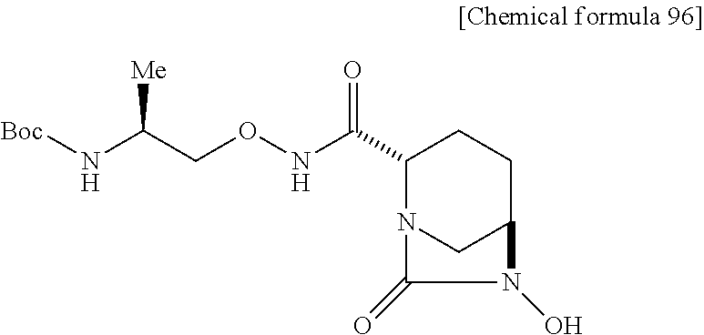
C1(C(=O)NOCC(N[Boc])[Me])N2CC(CC1)N(O)C2=O
